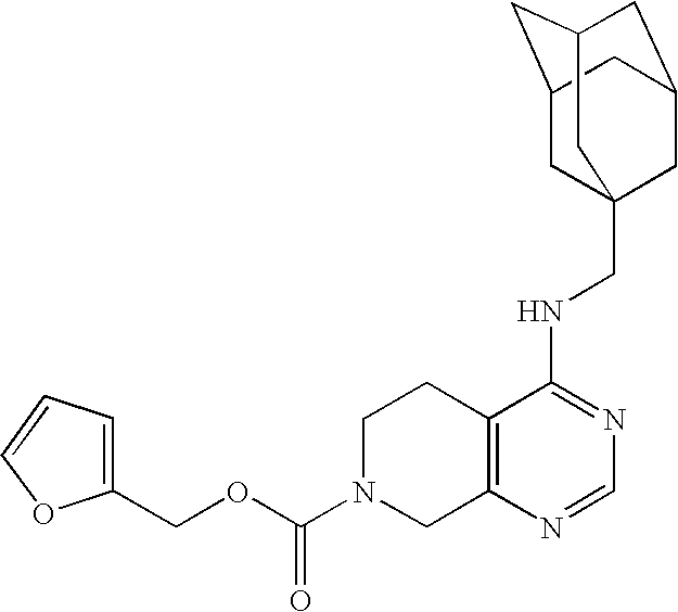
C12=C(N=CN=C1NCC13CC4CC(CC(C1)C4)C3)CN(C(OCC1=CC=CO1)=O)CC2
